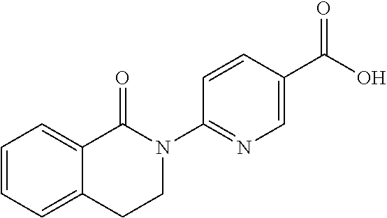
C1=CC=C2C(=C1)C(=O)N(C1=NC=C(C(O)=O)C=C1)CC2
